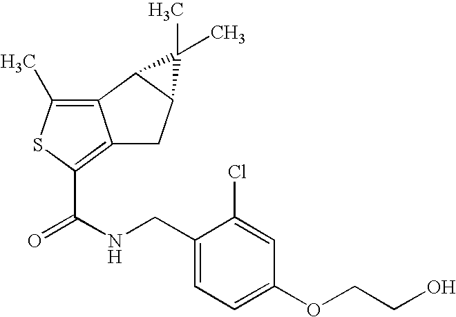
C12=C(C)SC(C(NCC3=CC=C(OCCO)C=C3Cl)=O)=C1CC1C2C1(C)C
